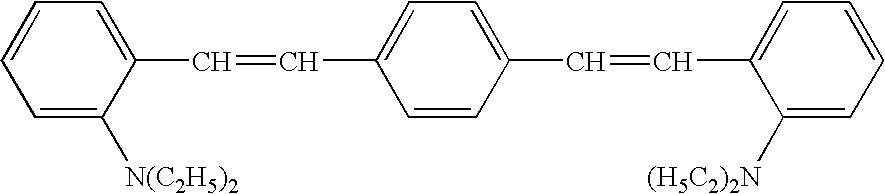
C1=CC=C([N(C2H5)2])C(C=CC2=CC=C(C=CC3=CC=CC=C3[(H5C2)2N])C=C2)=C1
